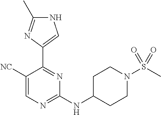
C1([NC])=CN=C(NC2CCN(S(C)(=O)=O)CC2)N=C1C1=CNC(C)=N1
